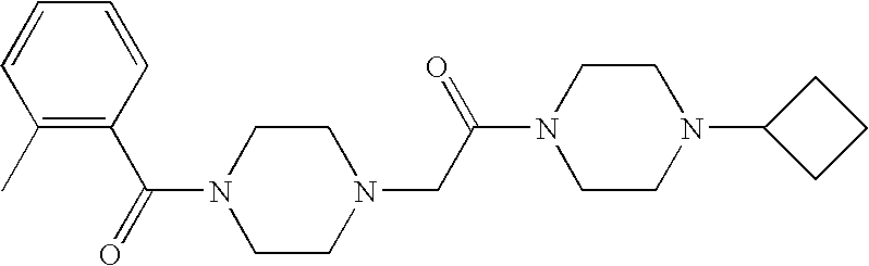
O=C(C1=C(C)C=CC=C1)N1CCN(CC(N2CCN(C3CCC3)CC2)=O)CC1
